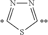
N1=CSC=N1
